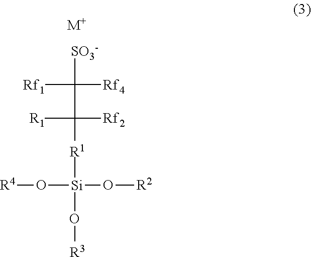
[Si]([R1]C(C([SO3-])([Rf4])[Rf1])([Rf2])[R1])(O[R3])(O[R2])O[R4].[M+]
